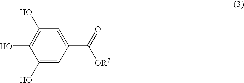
C1(O)=CC(C([OR7])=O)=CC(O)=C1O
